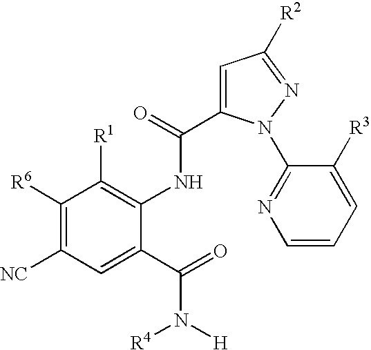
C1([R6])=C([NC])C=C(C(=O)N([H])[R4])C(NC(C2=CC([R2])=NN2C2=NC=CC=C2[R3])=O)=C1[R1]
